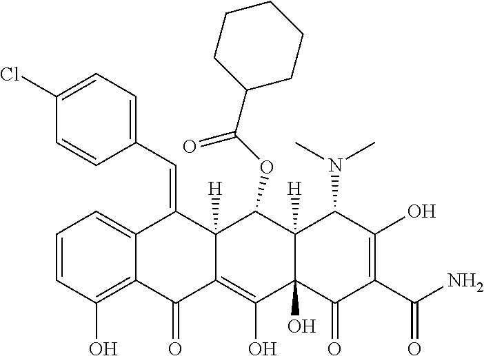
C1=CC(O)=C2C(=C1)C(=CC1=CC=C(Cl)C=C1)C1([H])C(=C(O)C3(O)C([H])(C1OC(C1CCCCC1)=O)C(N(C)C)C(O)=C(C(N)=O)C3=O)C2=O
